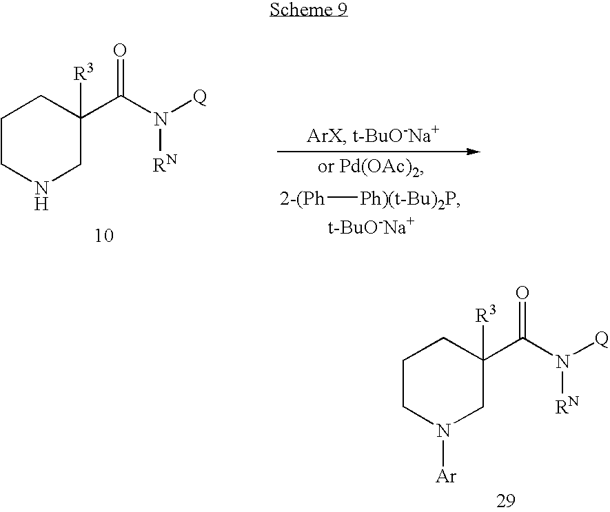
C1CN([Ar])CC(C(N([Q])[RN])=O)([R3])C1.C1CNCC(C(N([Q])[RN])=O)([R3])C1.[2-(Ph][Ph)(t-Bu)2P].[t-BuO-Na+]
